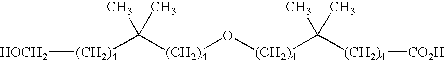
[(CH2)4]([HOCH2])C([(CH2)4]O[(CH2)4]C([(CH2)4][CO2H])(C)C)(C)C
